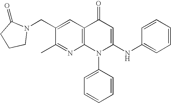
N1=C(C)C(CN2CCCC2=O)=CC2=C1N(C1=CC=CC=C1)C(NC1=CC=CC=C1)=CC2=O
